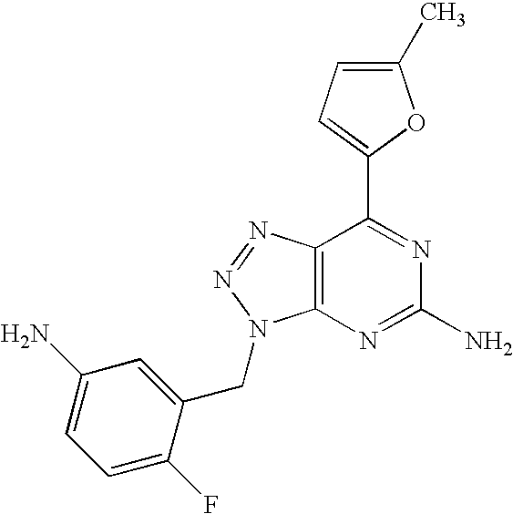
C1(C)=CC=C(C2=NC(N)=NC3=C2N=NN3CC2=CC(N)=CC=C2F)O1
